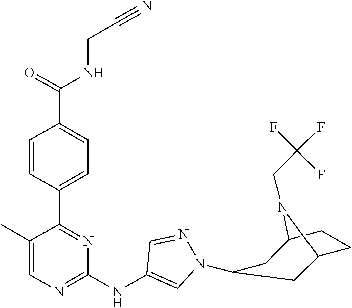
C(CNC(C1=CC=C(C2=NC(NC3=CN(C4CC5CCC(C4)N5CC(F)(F)F)N=C3)=NC=C2C)C=C1)=O)#N
